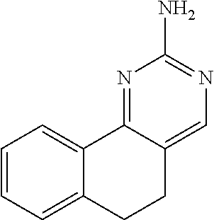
C1=CC=C2C(=C1)C1=NC(N)=NC=C1CC2
